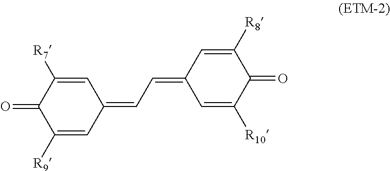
C1=C([R7])C(=O)C([R9])=CC1=CC=C1C=C([R10])C(=O)C([R8])=C1
